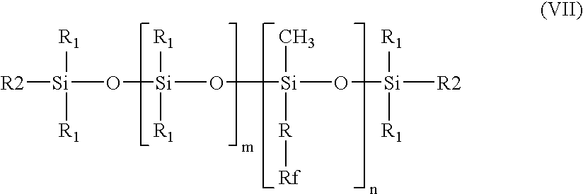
[R2][Si]([R1])([R1])O[Si]([R1])([R1])O[Si](C)([R][Rf])O[Si]([R1])([R1])[R2]
